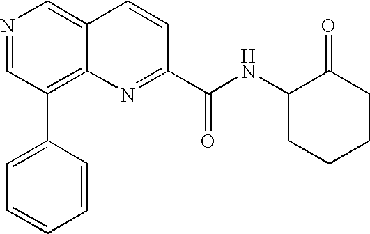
N1=CC(C2=CC=CC=C2)=C2C(=C1)C=CC(C(=O)NC1CCCCC1=O)=N2
